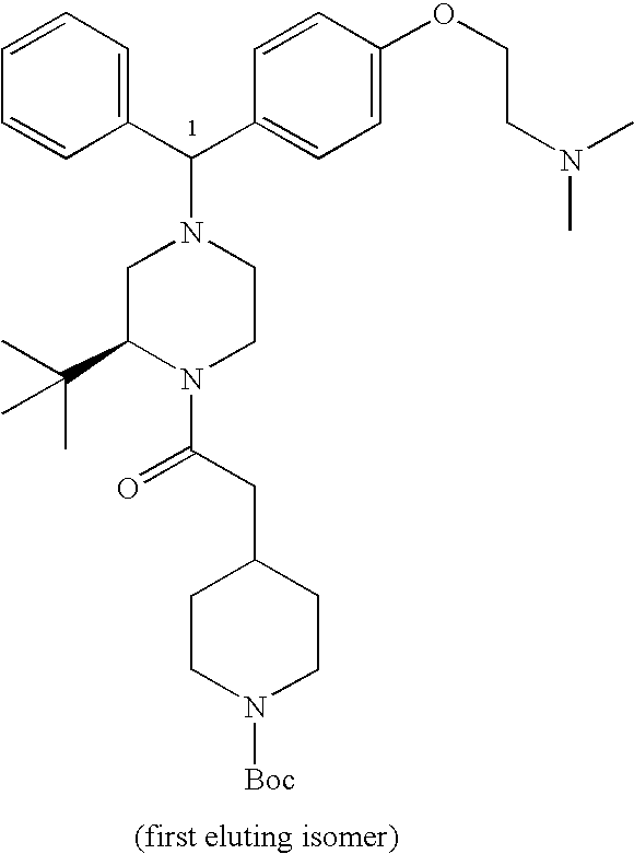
C1(C(C2=CC=C(OCCN(C)C)C=C2)N2CC(C(C)(C)C)N(C(CC3CCN([Boc])CC3)=O)CC2)=CC=CC=C1
